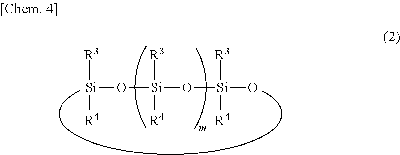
[R3][Si]([R4])O[Si](O[Si]([R3])([R4])O)([R3])[R4]
